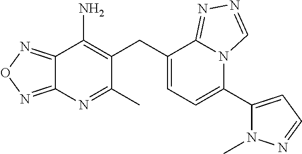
C12=NON=C1N=C(C)C(CC1=CC=C(C3=CC=NN3C)N3C1=NN=C3)=C2N
